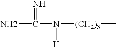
NC(=N)N([(CH2)3]C)[H]
